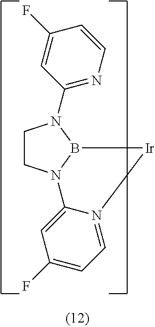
C1CN2B(N1C1=NC=CC(F)=C1)[Ir]N1=CC=C(F)C=C21
